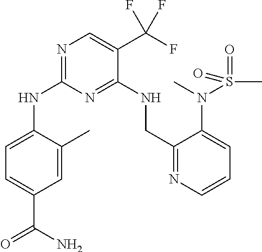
C1=C(C)C(NC2=NC=C(C(F)(F)F)C(NCC3=NC=CC=C3N(C)S(C)(=O)=O)=N2)=CC=C1C(N)=O
